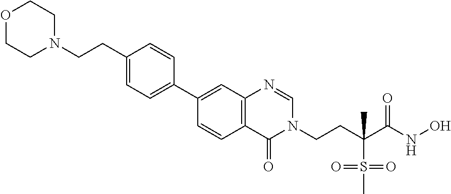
C1(CCN2CCOCC2)=CC=C(C2=CC3=C(C=C2)C(=O)N(CCC(C(NO)=O)(S(=O)(C)=O)C)C=N3)C=C1
